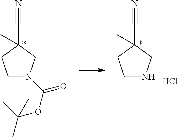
C1N(C(OC(C)(C)C)=O)CC(C#N)(C)C1.C1NCC(C#N)(C)C1.Cl
